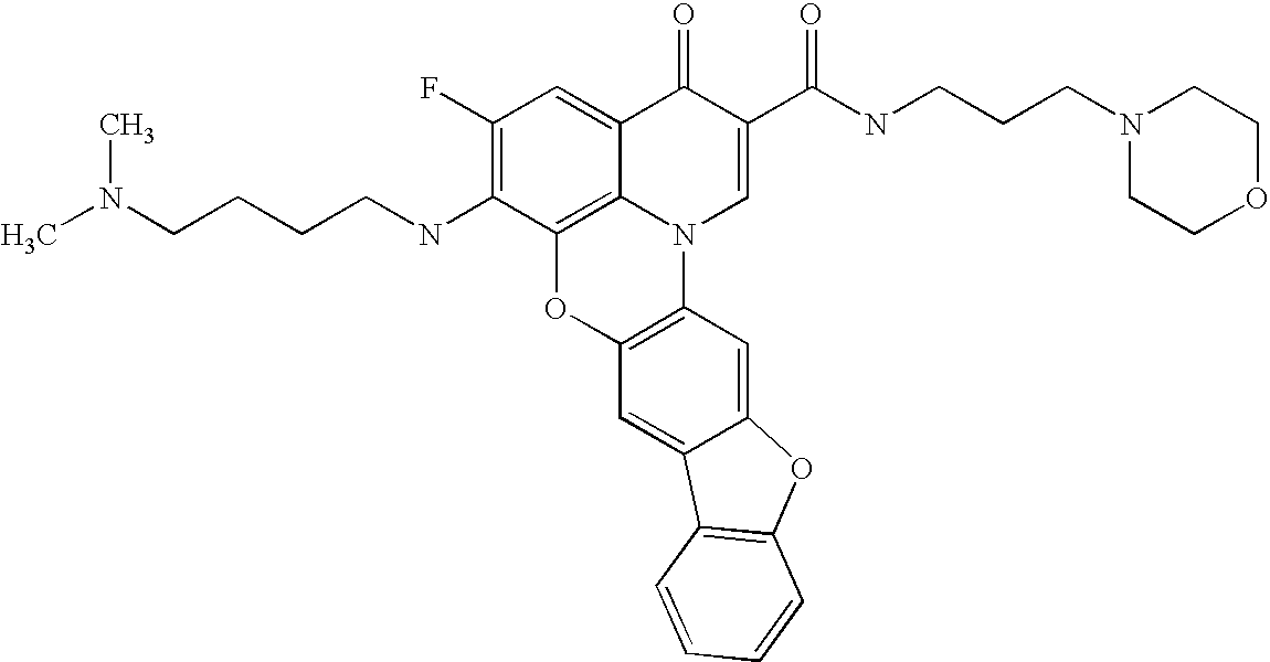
C1(F)=C(NCCCCN(C)C)C2=C3C(=C1)C(=O)C(C(NCCCN1CCOCC1)=O)=CN3C1=C(O2)C=C2C(=C1)OC1=C2C=CC=C1
